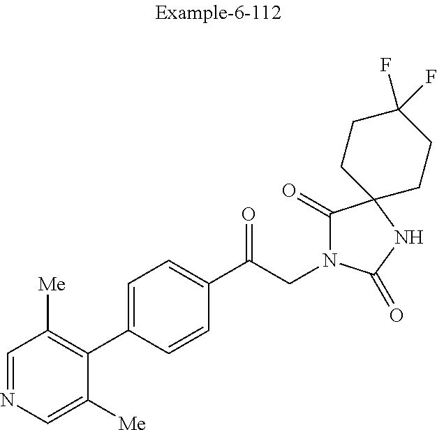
N1=CC([Me])=C(C2=CC=C(C(CN3C(=O)C4(NC3=O)CCC(F)(F)CC4)=O)C=C2)C([Me])=C1
